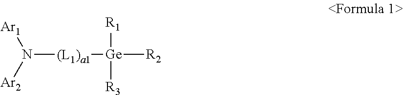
N([(L1)a1][Ge]([R2])([R1])[R3])([Ar2])[Ar1]
